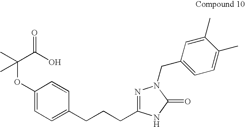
C(OC1=CC=C(CCCC2=NN(CC3=CC=C(C)C(C)=C3)C(=O)N2)C=C1)(C(O)=O)(C)C
